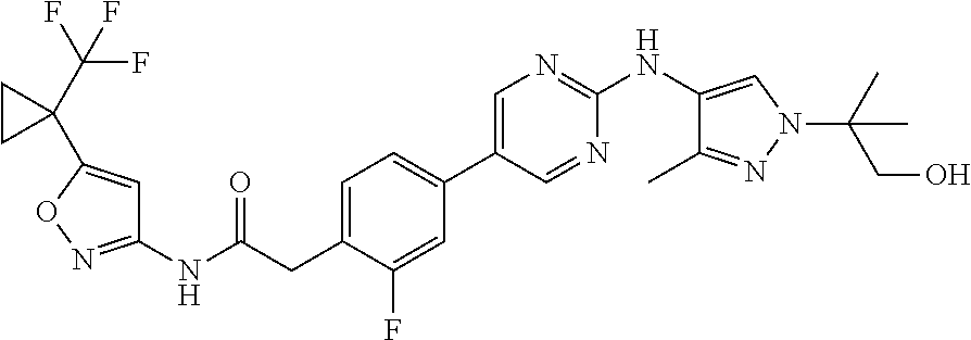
C1(NC(=O)CC2=CC=C(C3=CN=C(NC4=CN(C(C)(C)CO)N=C4C)N=C3)C=C2F)=NOC(C2(C(F)(F)F)CC2)=C1
